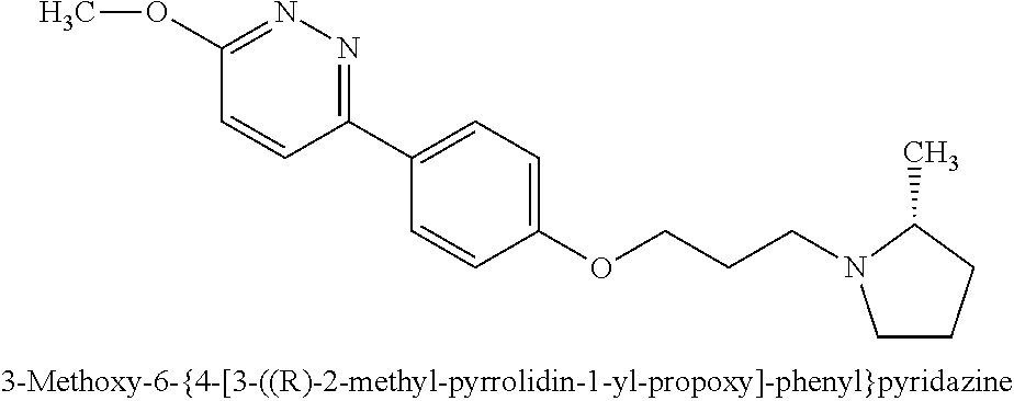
C1(OC)=NN=C(C2=CC=C(OCCCN3CCCC3C)C=C2)C=C1
